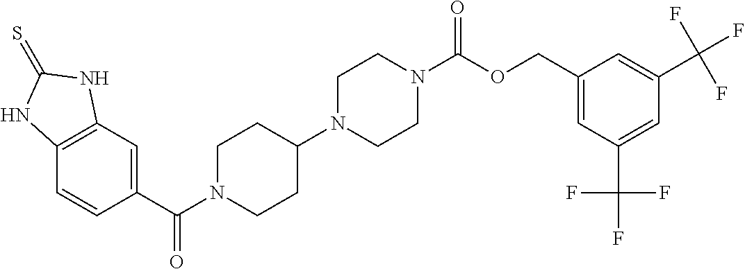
C12=C(C=C(C(=O)N3CCC(N4CCN(C(=O)OCC5=CC(C(F)(F)F)=CC(C(F)(F)F)=C5)CC4)CC3)C=C1)NC(=S)N2
